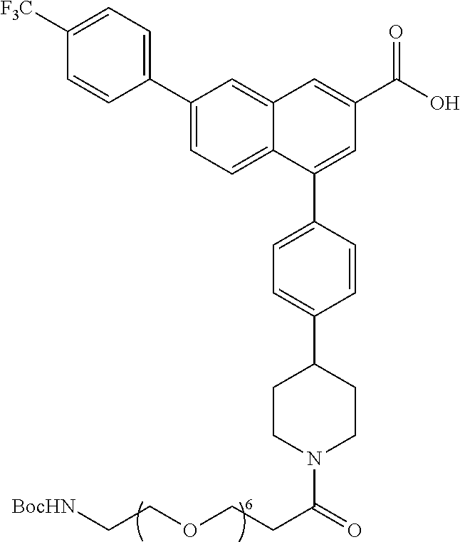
C1=CC(C2=CC=C3C(=C2)C=C(C(=O)O)C=C3C2=CC=C(C3CCN(C(=O)CCOCC[BocHN])CC3)C=C2)=CC=C1[F3C]
